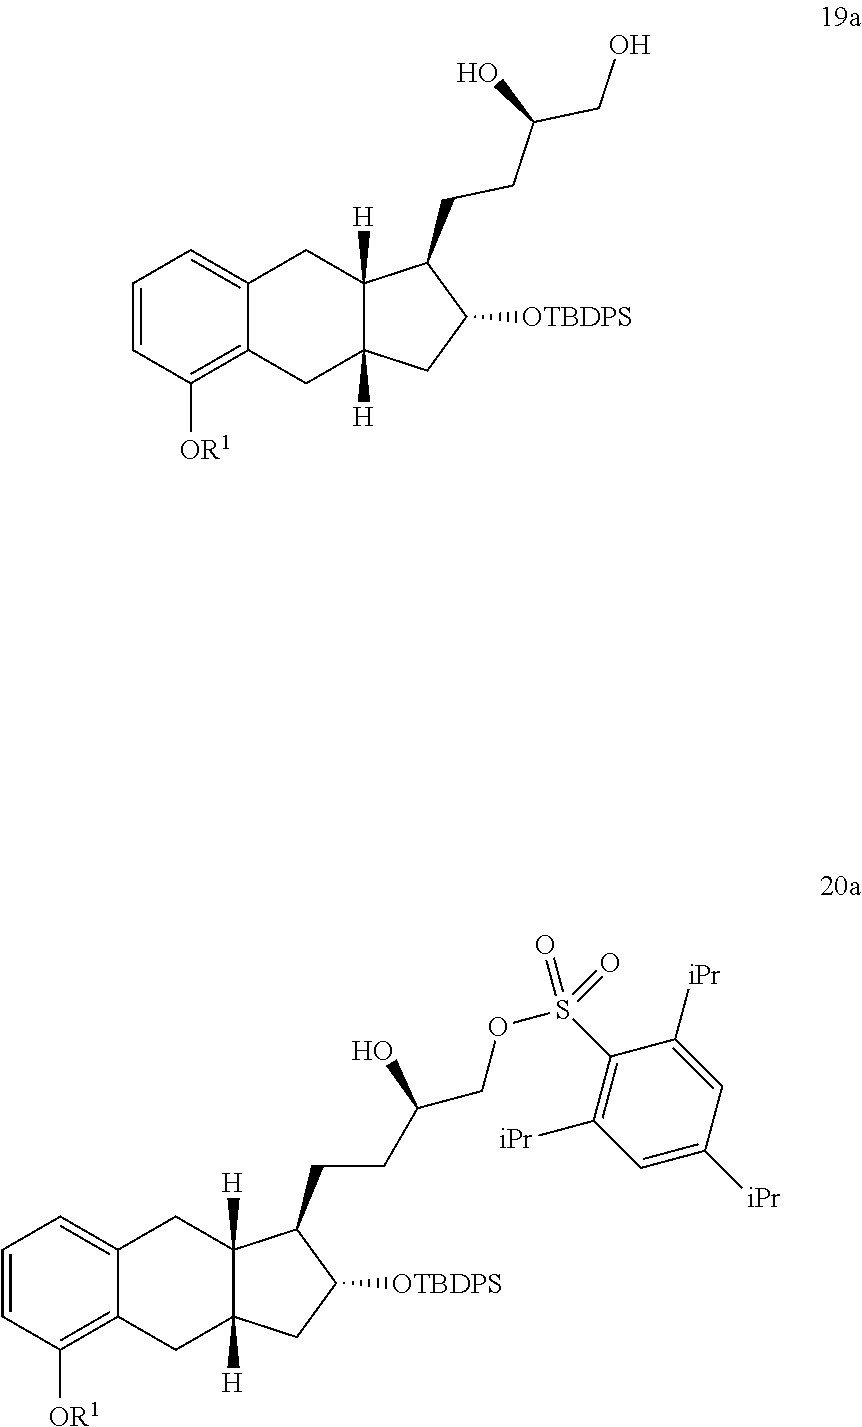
C1=CC([OR1])=C2C(=C1)CC1([H])C([H])(C2)CC([OTBDPS])C1CCC(CO)O.C1=CC([OR1])=C2C(=C1)CC1([H])C([H])(C2)CC([OTBDPS])C1CCC(O)COS(=O)(C1=C([iPr])C=C([iPr])C=C1[iPr])=O
